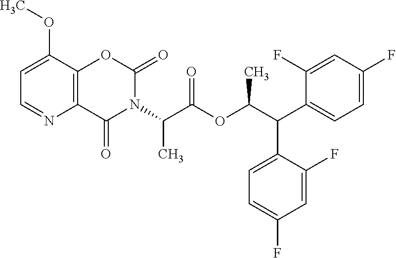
C12=C(C(OC)=CC=N1)OC(=O)N(C(C(OC(C(C1=CC=C(F)C=C1F)C1=CC=C(F)C=C1F)C)=O)C)C2=O
